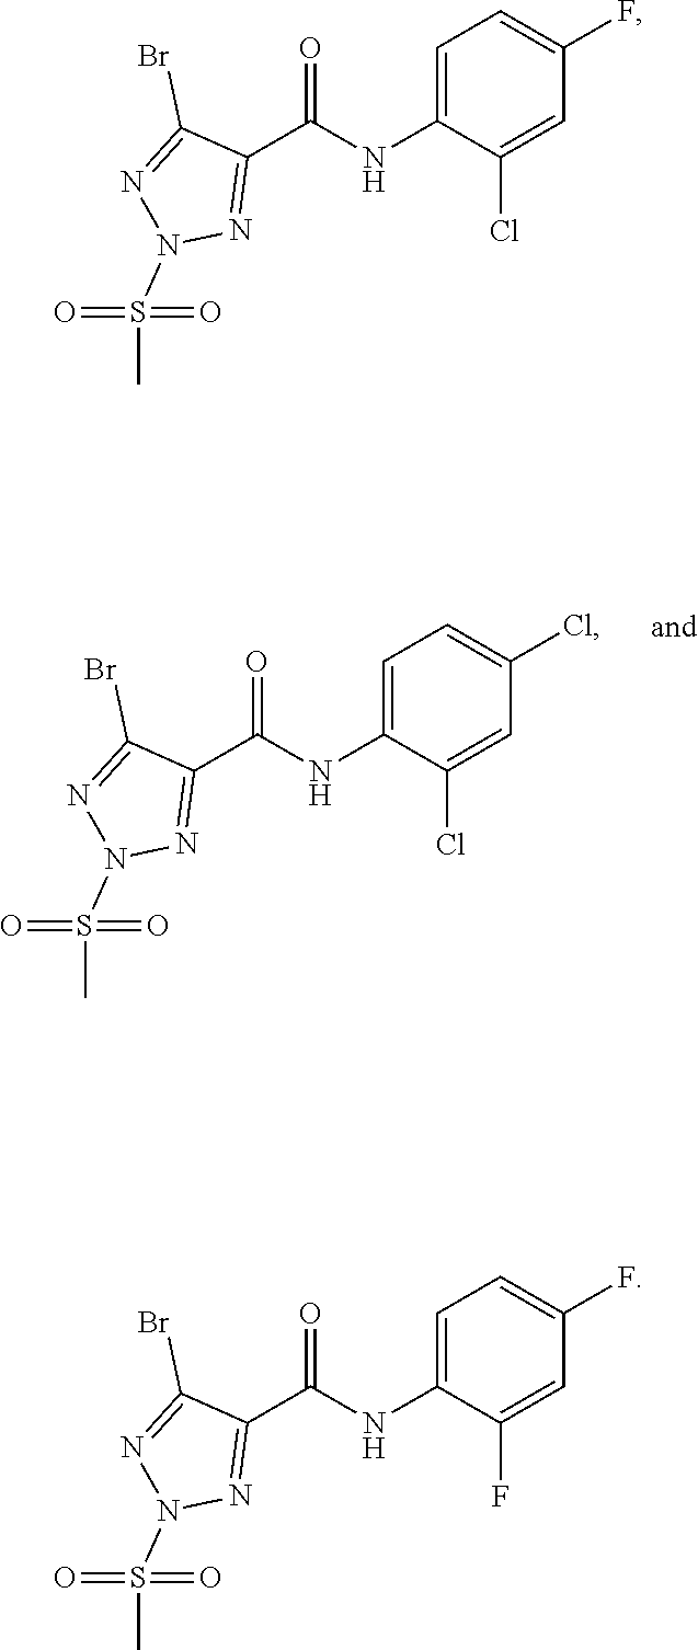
C1=C(NC(C2=NN(S(C)(=O)=O)N=C2Br)=O)C(Cl)=CC(Cl)=C1.C1=C(NC(C2=NN(S(C)(=O)=O)N=C2Br)=O)C(Cl)=CC(F)=C1.C1=C(NC(C2=NN(S(C)(=O)=O)N=C2Br)=O)C(F)=CC(F)=C1
